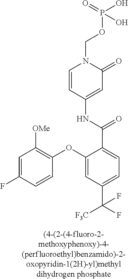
C1=C(F)C=CC(OC2=CC(C([F3C])(F)F)=CC=C2C(=O)NC2=CC(=O)N(COP(=O)(O)O)C=C2)=C1[OMe]
